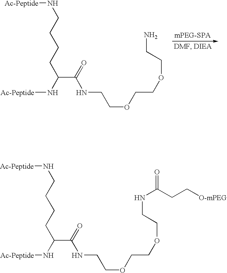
C(CCCC(N[Ac-Peptide])C(=O)NCCOCCOCCNC(CC[O-mPEG])=O)N[Ac-Peptide].C(CCCC(N[Ac-Peptide])C(=O)NCCOCCOCCN)N[Ac-Peptide]
